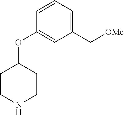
C1CNCCC1OC1=CC(C[OMe])=CC=C1
